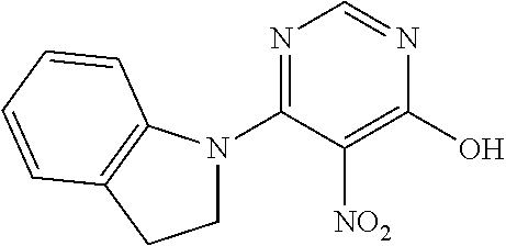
N1=C(N2CCC3=C2C=CC=C3)C([NO2])=C(O)N=C1
